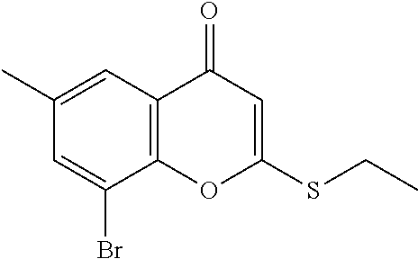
C12=C(C(Br)=CC(C)=C1)OC(SCC)=CC2=O
